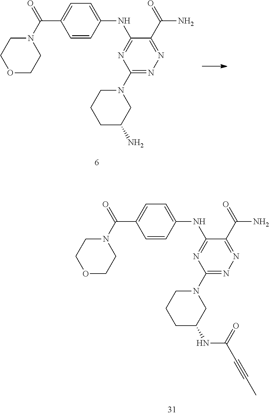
O1CCN(C(=O)C2=CC=C(NC3=NC(N4CCCC(N)C4)=NN=C3C(N)=O)C=C2)CC1.O1CCN(C(=O)C2=CC=C(NC3=NC(N4CCCC(NC(=O)C#CC)C4)=NN=C3C(N)=O)C=C2)CC1
